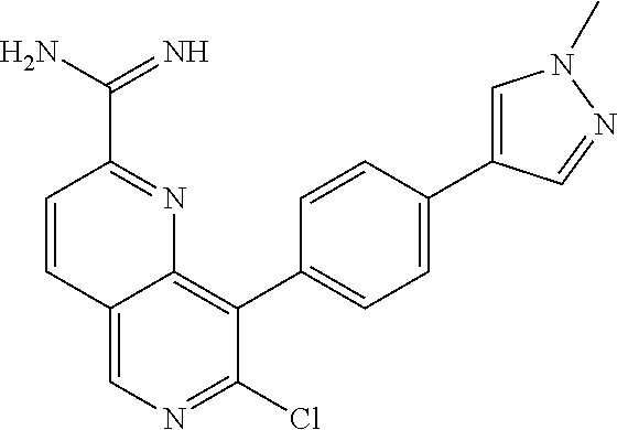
C1=C(C2=CC=C(C3=C4C(=CN=C3Cl)C=CC(C(N)=N)=N4)C=C2)C=NN1C
